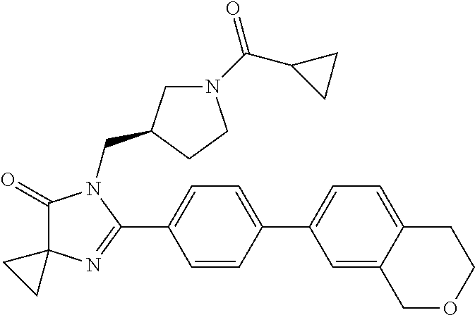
C1(=O)C2(N=C(C3=CC=C(C4=CC=C5C(=C4)COCC5)C=C3)N1CC1CN(C(C3CC3)=O)CC1)CC2
